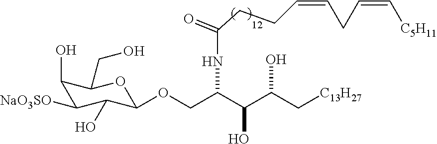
C(C(C(C[C13H27])O)O)(COC1C(O)C([NaO3SO])C(O)C(CO)O1)NC(CCC=CCC=C[C5H11])=O
